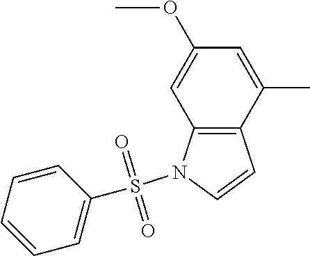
C12=C(C=CN1S(C1=CC=CC=C1)(=O)=O)C(C)=CC(OC)=C2
